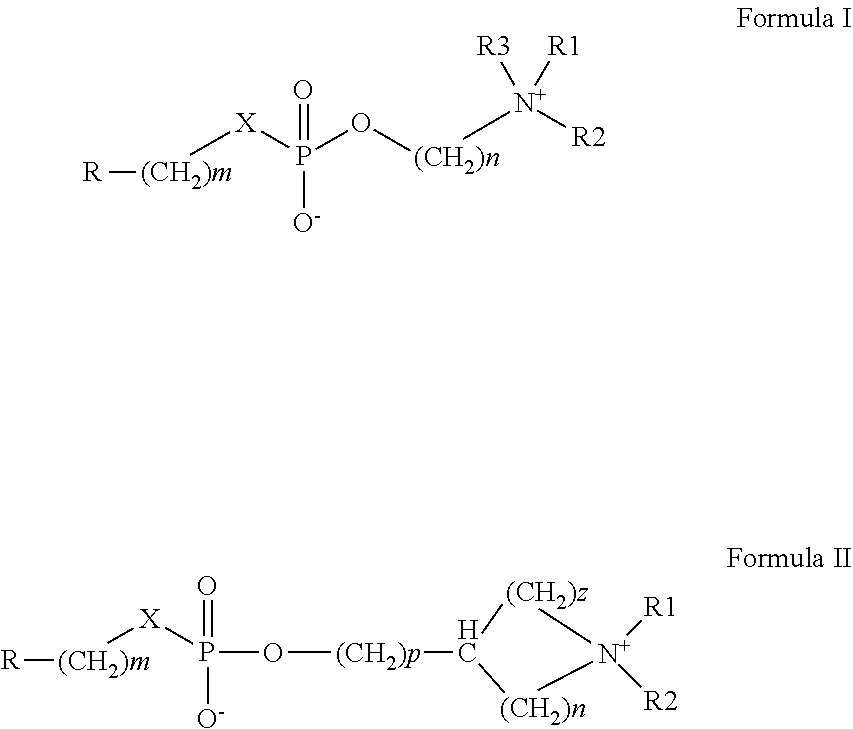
[(CH2)m]([R])[X]P(O[(CH2)p]C1[(CH2)n][N+]([R1])([R2])[(CH2)z]1)(=O)[O-].[(CH2)m]([R])[X]P(=O)([O-])O[(CH2)n][N+]([R2])([R3])[R1]
